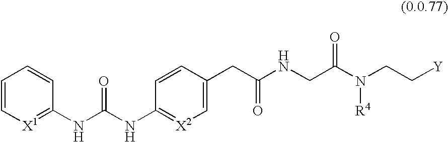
C(C(NCC(N(CC[Y])[R4])=O)=O)C1=C[X2]=C(NC(NC2=[X1]C=CC=C2)=O)C=C1
